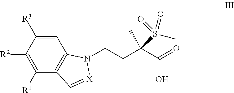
C1=C([R3])C([R2])=C([R1])C2=C1N(CCC(C(=O)O)(C)S(C)(=O)=O)[X]=C2
